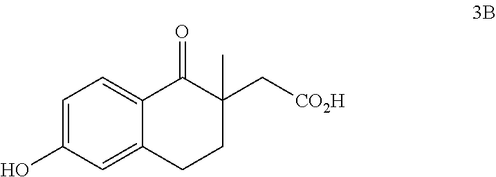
C1=C(O)C=C2C(=C1)C(=O)C(C[CO2H])(C)CC2
